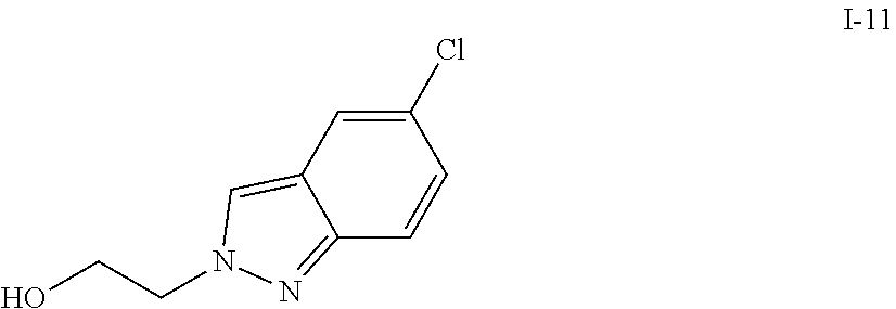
C1(Cl)=CC2=CN(CCO)N=C2C=C1
